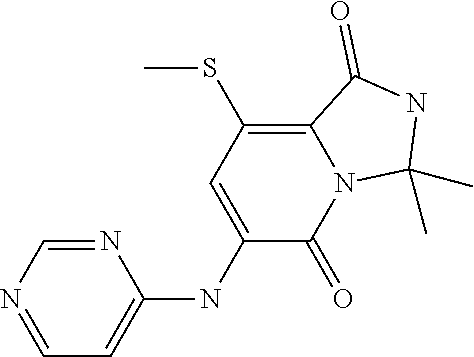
N1=CN=CC=C1NC1=CC(SC)=C2N(C1=O)C(C)(C)NC2=O
